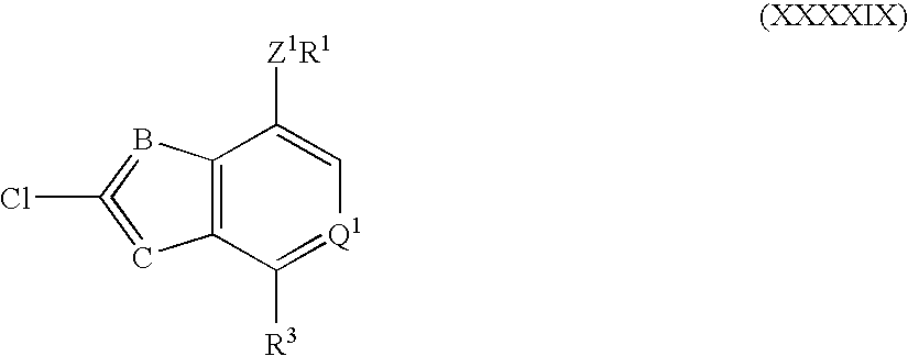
C12=C(C([R3])=[Q1]C=C1[Z1R1])C=C(Cl)=B2
